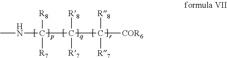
CNC([R8])([R7])C([R8])([R7])C([R8])([R7])[COR6]
